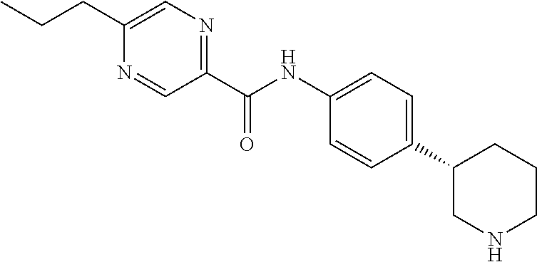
C1(C(NC2=CC=C(C3CNCCC3)C=C2)=O)=NC=C(CCC)N=C1
